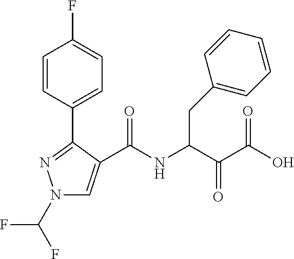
N1(C(F)F)C=C(C(NC(C(C(O)=O)=O)CC2=CC=CC=C2)=O)C(C2=CC=C(F)C=C2)=N1
